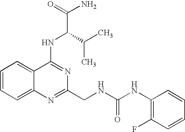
C1=CC=C2C(=C1)C(NC(C(C)C)C(N)=O)=NC(CNC(NC1=C(F)C=CC=C1)=O)=N2
